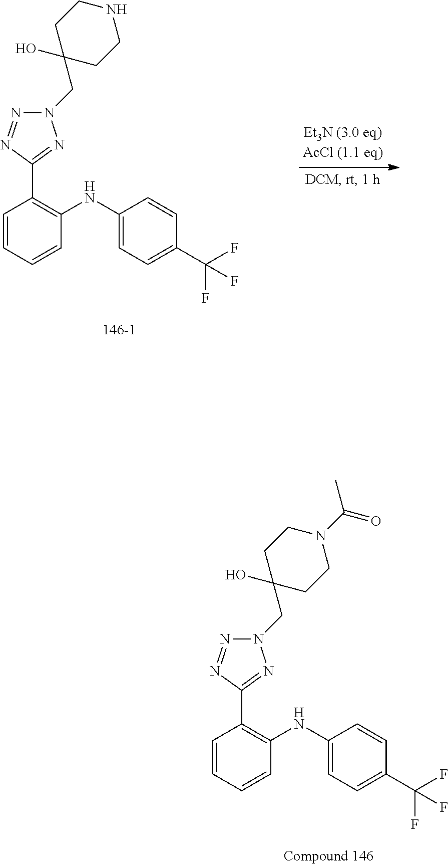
N1(CC2(O)CCN(C(C)=O)CC2)N=NC(C2=C(NC3=CC=C(C(F)(F)F)C=C3)C=CC=C2)=N1.N1(CC2(O)CCNCC2)N=NC(C2=C(NC3=CC=C(C(F)(F)F)C=C3)C=CC=C2)=N1
